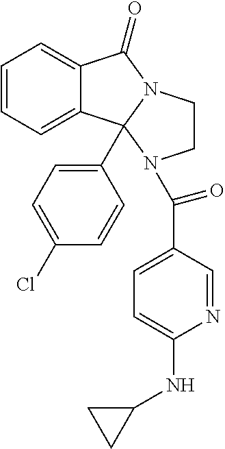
C1=CC=C2C(=C1)C(=O)N1CCN(C(C3=CC=C(NC4CC4)N=C3)=O)C21C1=CC=C(Cl)C=C1
